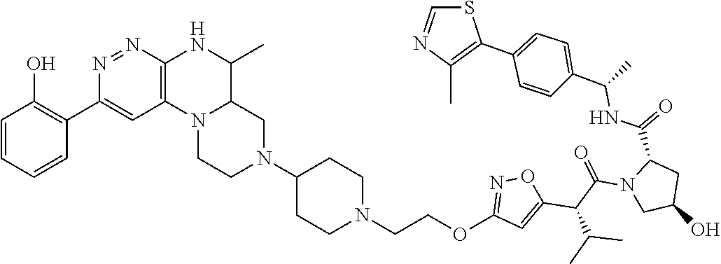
N1(C2CCN(CCOC3=NOC(C(C(N4CC(O)CC4C(NC(C4=CC=C(C5=C(C)N=CS5)C=C4)C)=O)=O)C(C)C)=C3)CC2)CCN2C(C1)C(C)NC1=C2C=C(C2=C(O)C=CC=C2)N=N1
